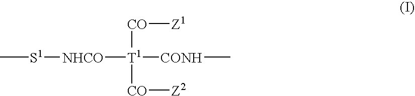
C[S1][NHCO][T1]([CONH]C)([CO][Z1])[CO][Z2]
